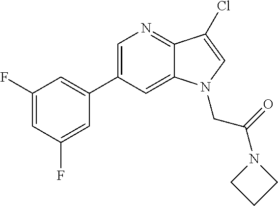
C1(C2=CN=C3C(=C2)N(CC(=O)N2CCC2)C=C3Cl)=CC(F)=CC(F)=C1
